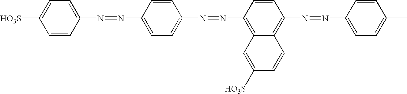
C1=C([HO3S])C=CC(N=NC2=CC=C(N=NC3=C4C(=C(N=NC5=CC=C(C)C=C5)C=C3)C=CC([HO3S])=C4)C=C2)=C1
